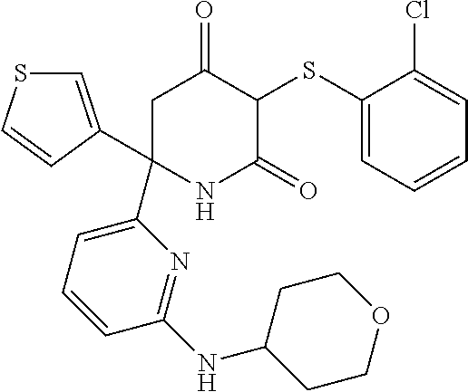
C1(SC2C(=O)CC(C3=CC=CC(NC4CCOCC4)=N3)(C3=CSC=C3)NC2=O)=CC=CC=C1Cl
